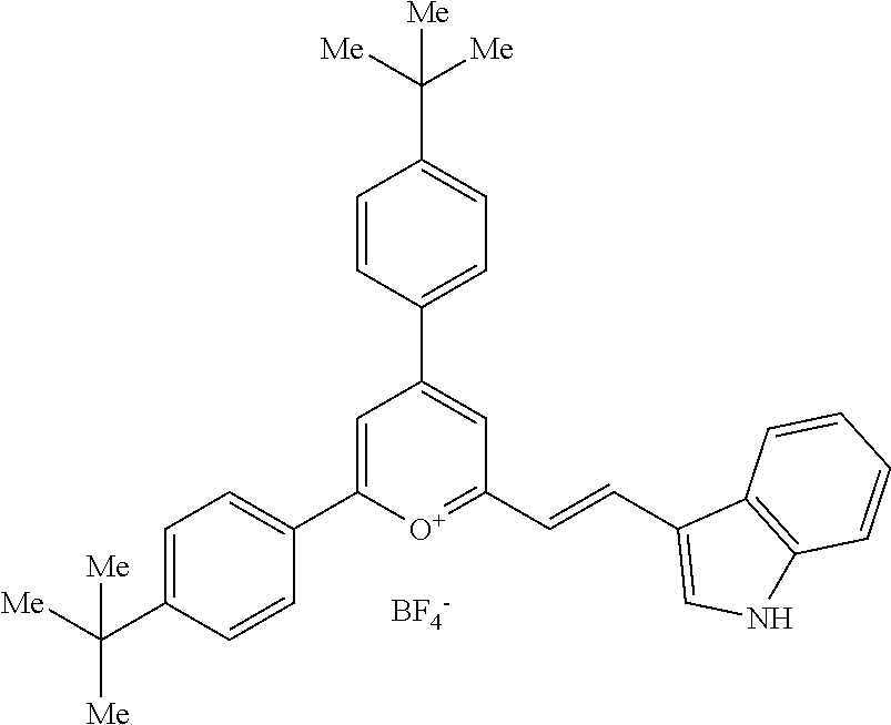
[BF4-].C1=C(C2=CC=C(C([Me])([Me])[Me])C=C2)[O+]=C(C=CC2=CNC3=C2C=CC=C3)C=C1C1=CC=C(C([Me])([Me])[Me])C=C1
